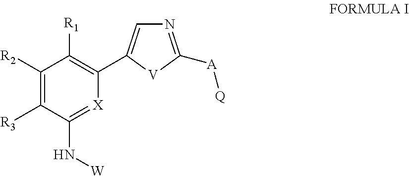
C1(N[W])=[X]C(C2=CN=C([A][Q])[V]2)=C([R1])C([R2])=C1[R3]
